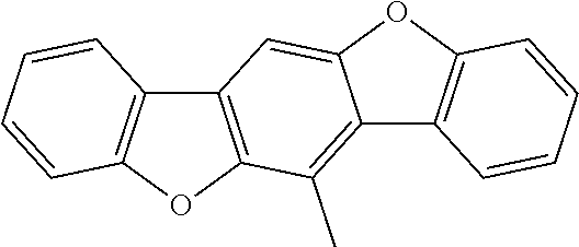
C12=C(OC3=C1C=CC=C3)C(C)=C1C3=C(OC1=C2)C=CC=C3
